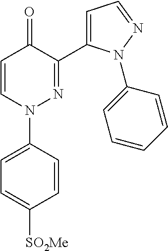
C1=CN(C2=CC=C([SO2Me])C=C2)N=C(C2=CC=NN2C2=CC=CC=C2)C1=O
